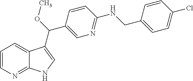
C1=CN=C2C(=C1)C(C(C1=CN=C(NCC3=CC=C(Cl)C=C3)C=C1)OC)=CN2
